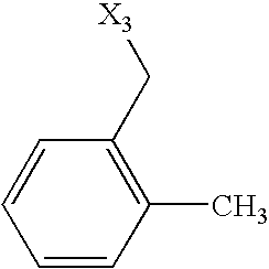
C1=CC(C)=C(C[X3])C=C1
